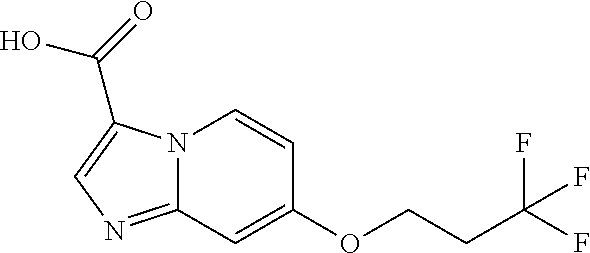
N12C(=NC=C1C(=O)O)C=C(OCCC(F)(F)F)C=C2
